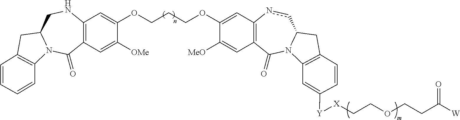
C12=C(C=C([OMe])C(OCCCOC3=CC4=C(C=C3[MeO])C(=O)N3C(cn4)CC4=C3C=C([Y][X]CCOCCC([W])=O)C=C4)=C1)C(=O)N1C(CN2)CC2=C1C=CC=C2
